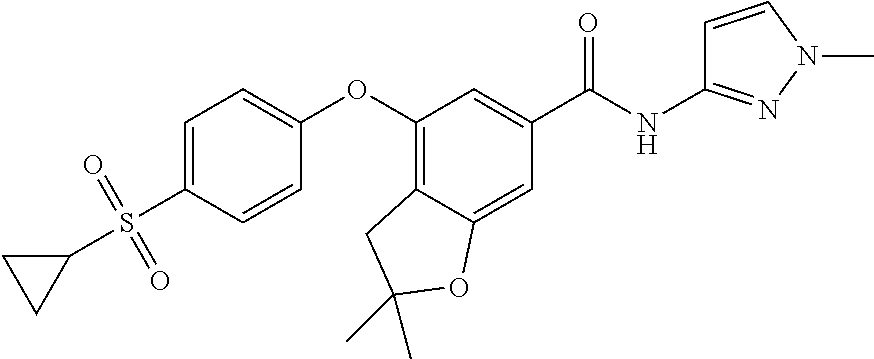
C1=C(S(C2CC2)(=O)=O)C=CC(OC2=C3C(=CC(C(=O)NC4=NN(C)C=C4)=C2)OC(C)(C)C3)=C1
